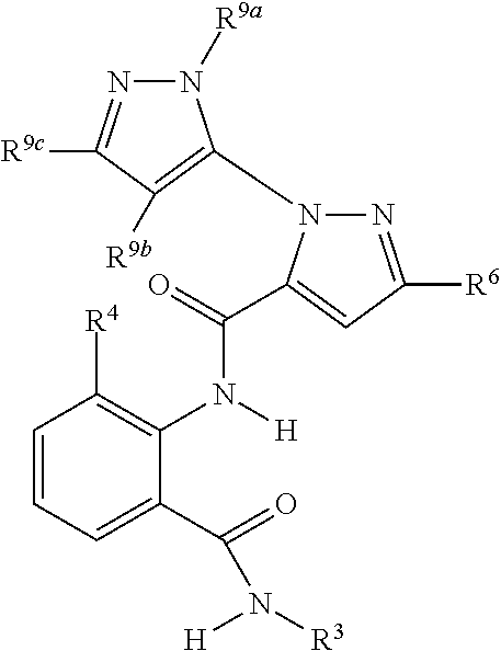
C1=CC=C(C(=O)N([H])[R3])C(N(C(=O)C2=CC([R6])=NN2C2=C([R9b])C([R9c])=NN2[R9a])[H])=C1[R4]
